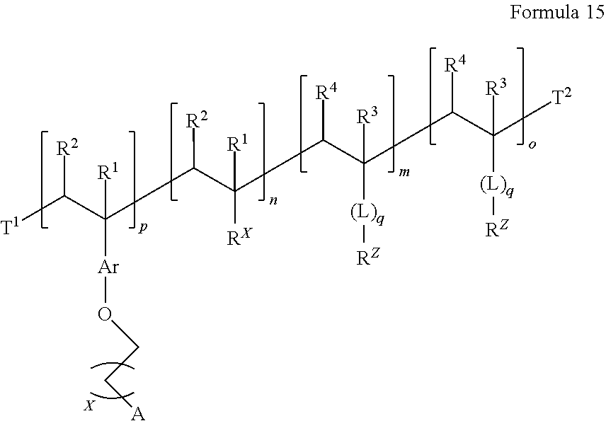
[R2]C([T1])C([Ar]OCC[A])([R1])C([R2])C([RX])([R1])C([R4])C([(L)q][RZ])([R3])C([R4])C([T2])([R3])[(L)q][RZ]
